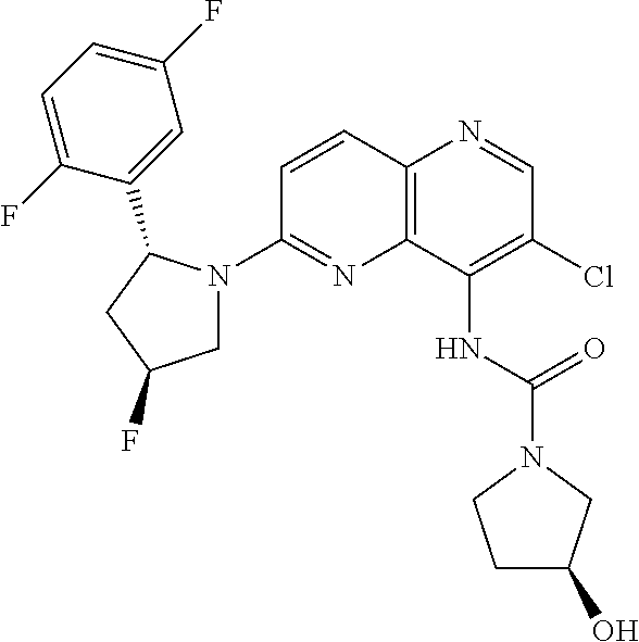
C12=C(C(NC(=O)N3CC(O)CC3)=C(Cl)C=N1)N=C(N1CC(F)CC1C1=CC(F)=CC=C1F)C=C2
